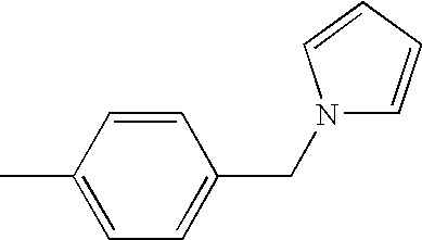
C1=CC(C)=CC=C1CN1C=CC=C1
